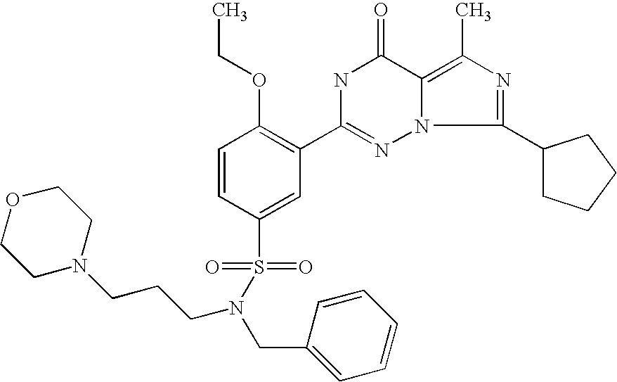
C1=CC(S(=O)(=O)N(CCCN2CCOCC2)CC2=CC=CC=C2)=CC(C2=NN3C(=C(C)N=C3C3CCCC3)C(=O)N2)=C1OCC
